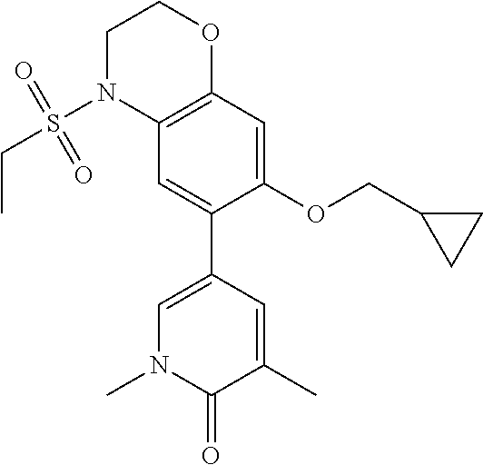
C1=C(C2=CN(C)C(=O)C(C)=C2)C(OCC2CC2)=CC2=C1N(S(CC)(=O)=O)CCO2
